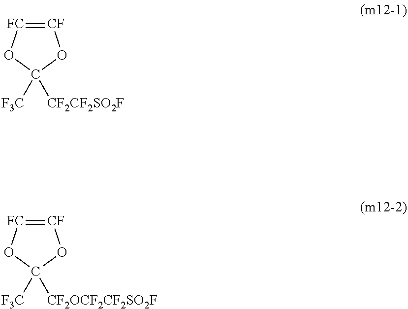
[CF]1=[FC]OC([F3C])([CF2CF2SO2F])O1.[CF]1=[FC]OC([F3C])([CF2OCF2CF2SO2F])O1
